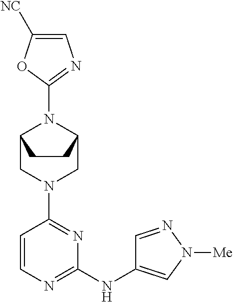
C1=CN=C(NC2=CN([Me])N=C2)N=C1N1CC2N(C3=NC=C([NC])O3)C(C1)CC2
